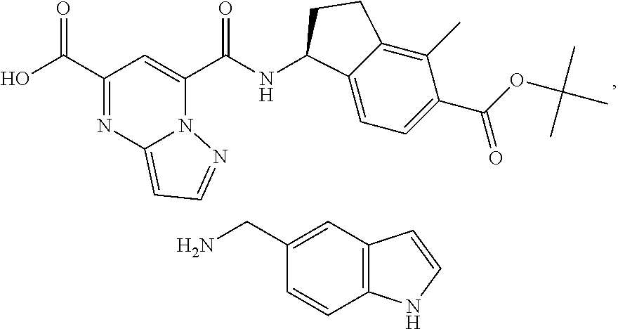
OC(C1=NC2=CC=NN2C(C(NC2C3=CC=C(C(=O)OC(C)(C)C)C(C)=C3CC2)=O)=C1)=O.C1=CC2=C(C=C1CN)C=CN2
